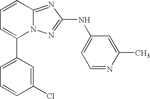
C1(C2=CC=CC3=NC(NC4=CC=NC(C)=C4)=NN23)=CC=CC(Cl)=C1
